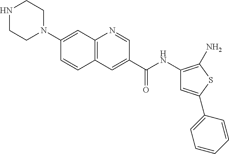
N1CCN(C2=CC3=C(C=C2)C=C(C(NC2=C(N)SC(C4=CC=CC=C4)=C2)=O)C=N3)CC1
